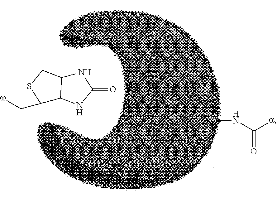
C1(C[w])C2C(CS1)NC(=O)N2.CNC([a])=O
